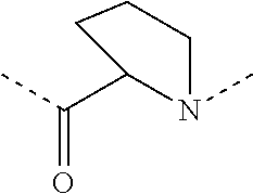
C(C)(=O)C1N(C)CCC1
